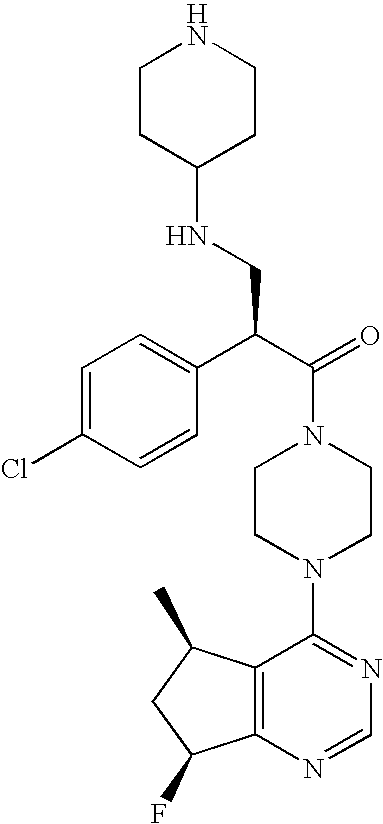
C1(C(C(=O)N2CCN(C3=NC=NC4=C3C(C)CC4F)CC2)CNC2CCNCC2)=CC=C(Cl)C=C1
